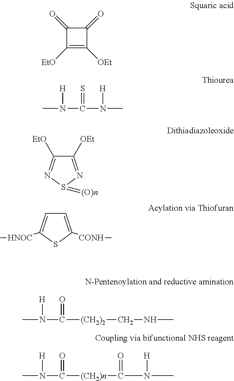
C1(=O)C([EtO])=C([OEt])C1=O.CN([H])C(=S)N([H])C.C1([OEt])=NS(=[(O)n])N=C1[EtO].C1=C([CONH]C)SC([HNOC]C)=C1.CN([H])C(=O)[(CH2)2]CNC.CN([H])C(=O)[(CH2)n]C(N(C)[H])=O
